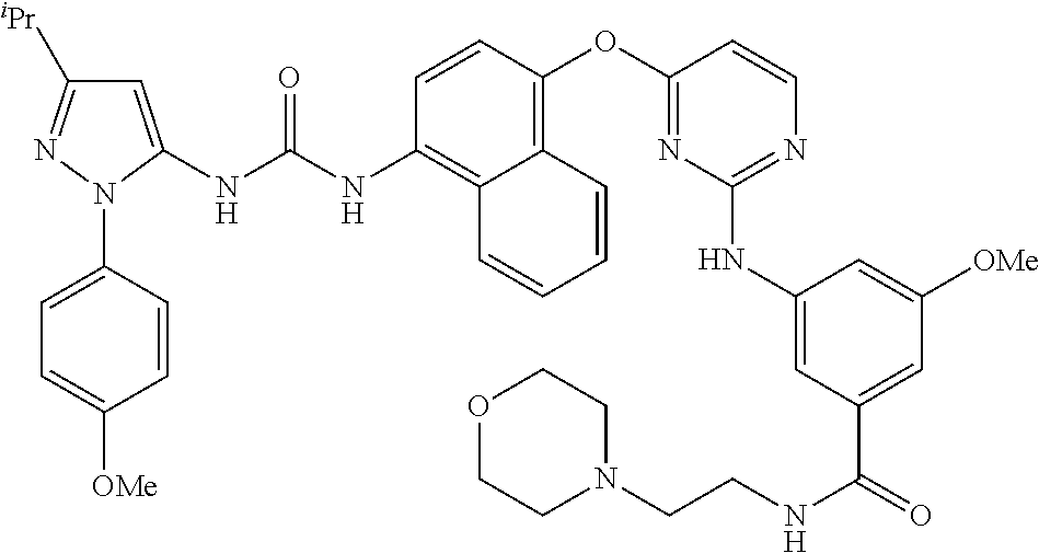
C1=CC(OC2=NC(NC3=CC(C(=O)NCCN4CCOCC4)=CC([OMe])=C3)=NC=C2)=C2C(=C1NC(NC1=CC([iPr])=NN1C1=CC=C([OMe])C=C1)=O)C=CC=C2
